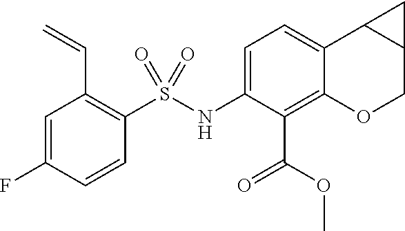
C1=C(NS(C2=C(C=C)C=C(F)C=C2)(=O)=O)C(C(OC)=O)=C2C(=C1)C1C(CO2)C1
